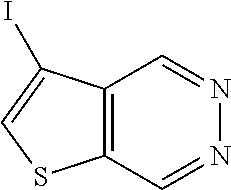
C12=C(C=NN=C1)SC=C2I
